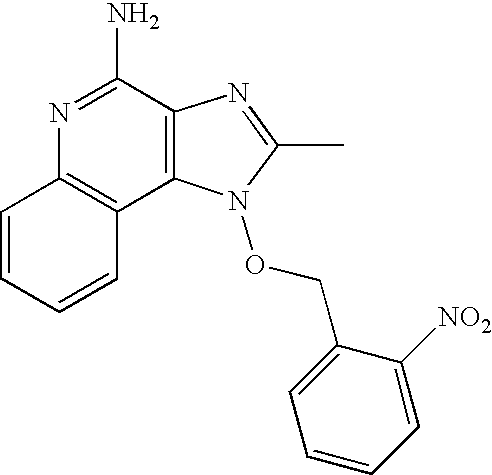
C1=CC=CC2=C1N=C(N)C1=C2N(OCC2=CC=CC=C2[NO2])C(C)=N1
